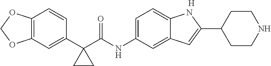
C12=C(C=C(C3(C(NC4=CC=C5C(=C4)C=C(C4CCNCC4)N5)=O)CC3)C=C1)OCO2.[H]
